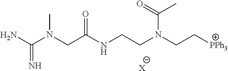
NC(N(CC(NCCN(CC[PPh3])C(C)=O)=O)C)=N.[X]
